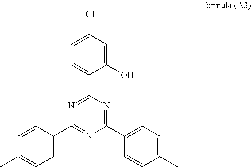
C1=C(C)C(C2=NC(C3=C(C)C=C(C)C=C3)=NC(C3=CC=C(O)C=C3O)=N2)=CC=C1C
